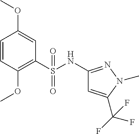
C1(NS(C2=C(OC)C=CC(OC)=C2)(=O)=O)=NN(C)C(C(F)(F)F)=C1
